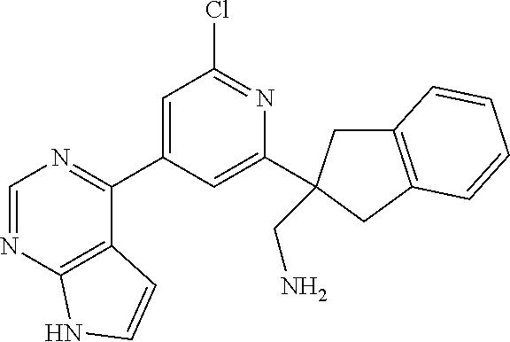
C1=C(C2=NC=NC3=C2C=CN3)C=C(C2(CN)CC3=C(C2)C=CC=C3)N=C1Cl
